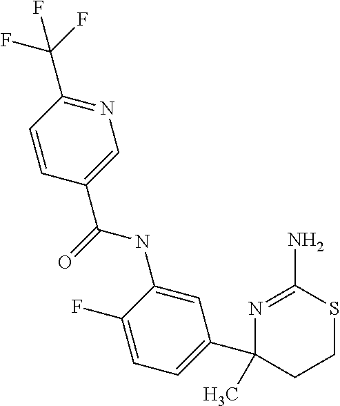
N1=C(C(F)(F)F)C=CC(C(=O)NC2=CC(C3(C)CCSC(N)=N3)=CC=C2F)=C1
